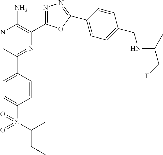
N1=CC(C2=CC=C(S(=O)(C(CC)C)=O)C=C2)=NC(C2=NN=C(C3=CC=C(CNC(C)CF)C=C3)O2)=C1N
